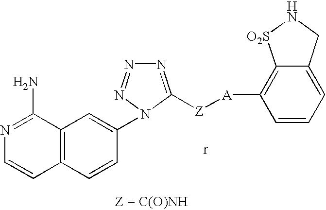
N1=C([Z][A]C2=C3C(=CC=C2)CN[O2S]3)N(C2=CC3=C(C=C2)C=CN=C3N)N=N1
